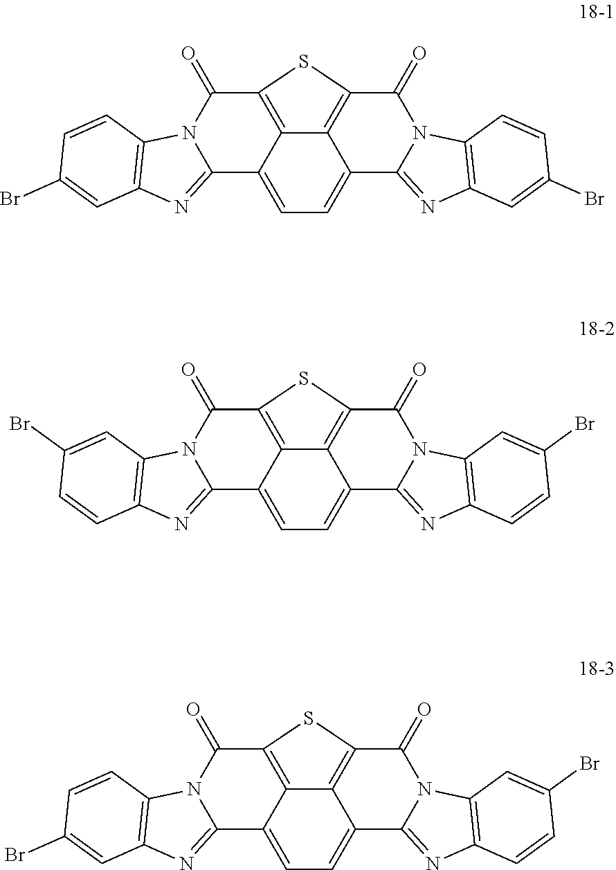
C12=CC=C3C4=C(C(=O)N5C3=NC3=C5C=C(Br)C=C3)SC(=C14)C(=O)N1C2=NC2=C1C=CC(Br)=C2.C12=CC=C3C4=C(C(=O)N5C3=NC3=C5C=C(Br)C=C3)SC(=C14)C(=O)N1C2=NC2=C1C=C(Br)C=C2.C12=CC=C3C4=C(C(=O)N5C3=NC3=C5C=CC(Br)=C3)SC(=C14)C(=O)N1C2=NC2=C1C=CC(Br)=C2
